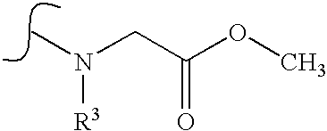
N(C)(CC(OC)=O)[R3]
